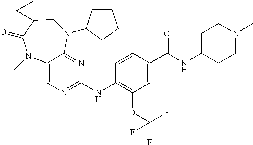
C1C(NC(C2=CC(OC(F)(F)F)=C(NC3=NC=C4C(=N3)N(C3CCCC3)CC3(C(=O)N4C)CC3)C=C2)=O)CCN(C)C1
